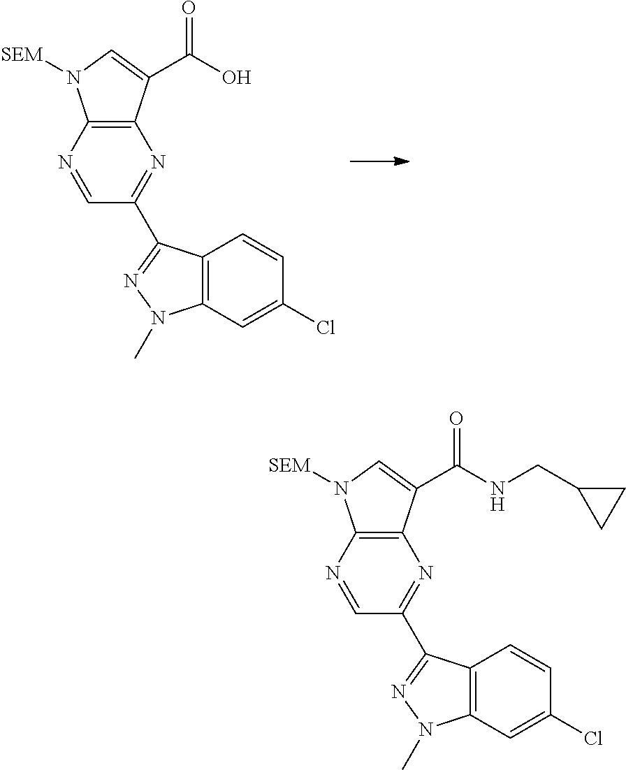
C12=C(N=CC(C3=NN(C)C4=C3C=CC(Cl)=C4)=N1)N([SEM])C=C2C(O)=O.C12=C(N=CC(C3=NN(C)C4=C3C=CC(Cl)=C4)=N1)N([SEM])C=C2C(NCC1CC1)=O
